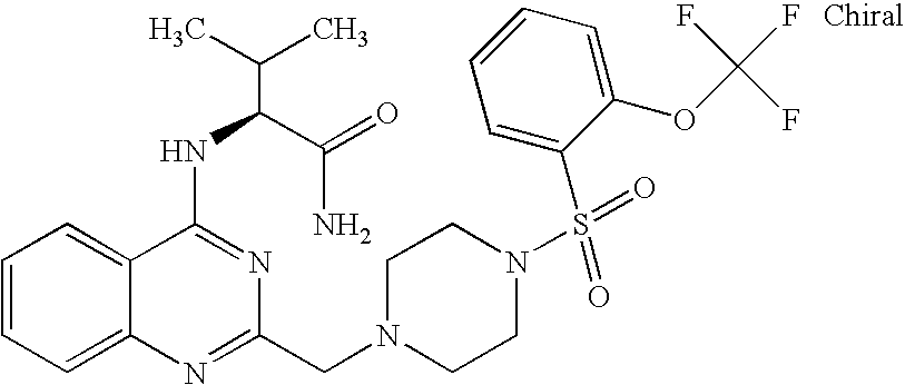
C1=CC=C2C(=C1)C(NC(C(N)=O)C(C)C)=NC(CN1CCN(S(=O)(=O)C3=CC=CC=C3OC(F)(F)F)CC1)=N2
